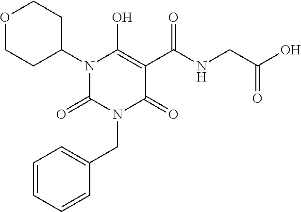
N1(C2CCOCC2)C(=O)N(CC2=CC=CC=C2)C(=O)C(C(NCC(O)=O)=O)=C1O
